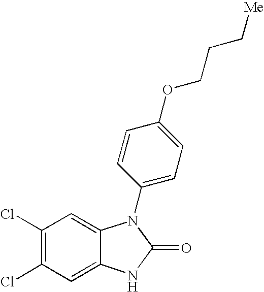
C1(Cl)=C(Cl)C=C2C(=C1)N(C1=CC=C(OCCC[Me])C=C1)C(=O)N2
